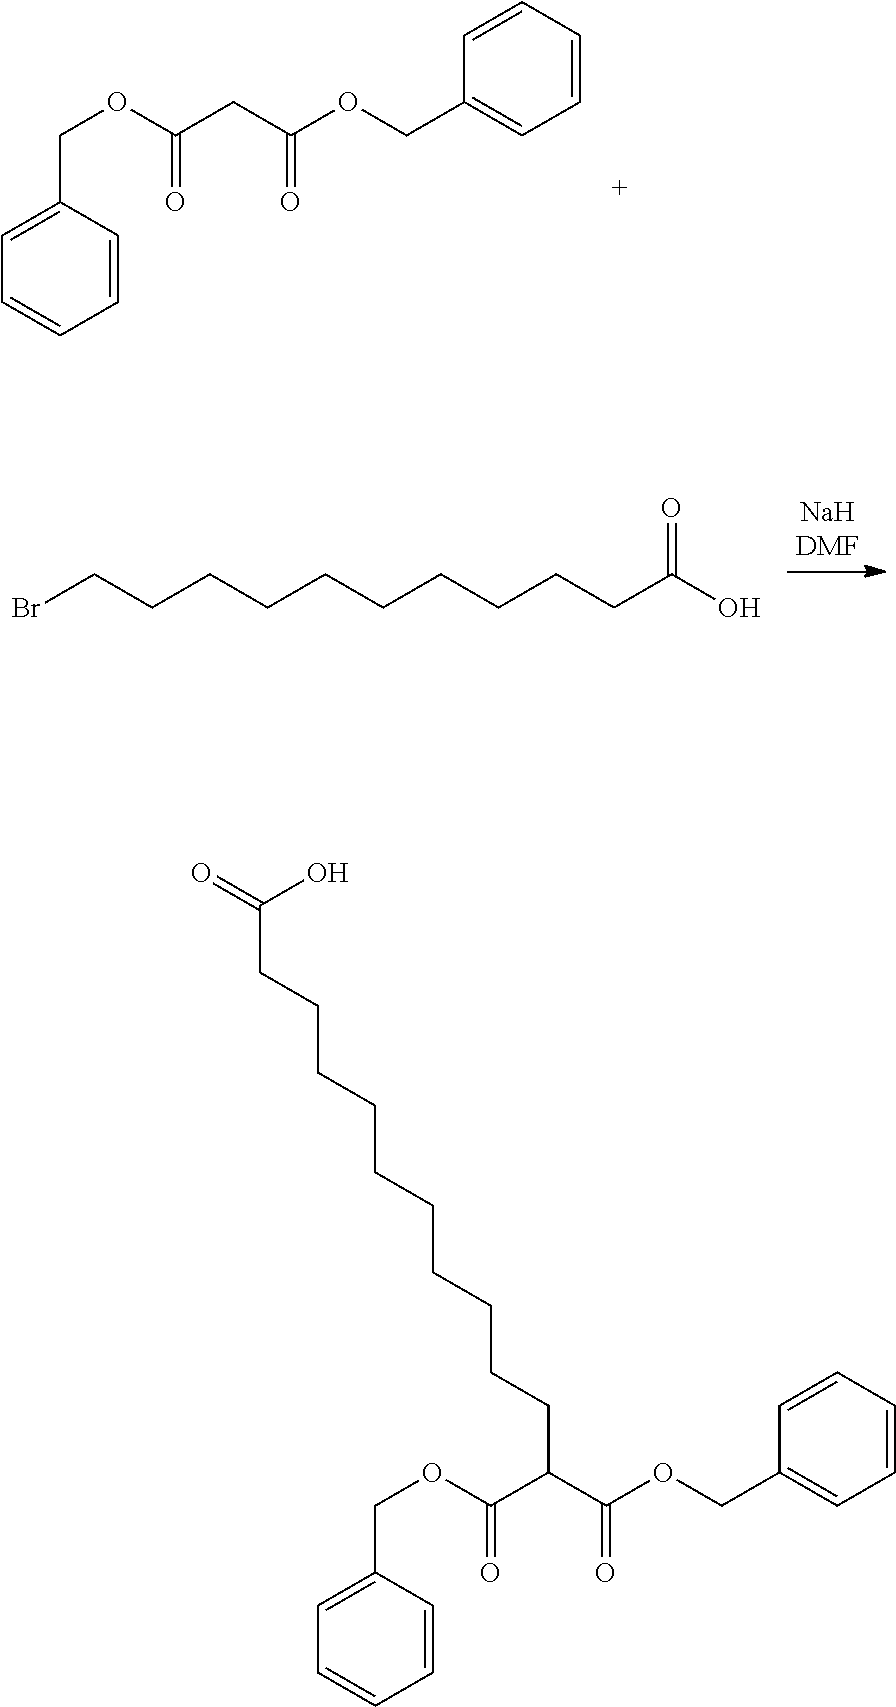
C1=CC(COC(CC(OCC2=CC=CC=C2)=O)=O)=CC=C1.BrCCCCCCCCCCC(O)=O.C1=CC(COC(C(C(OCC2=CC=CC=C2)=O)CCCCCCCCCCC(=O)O)=O)=CC=C1
